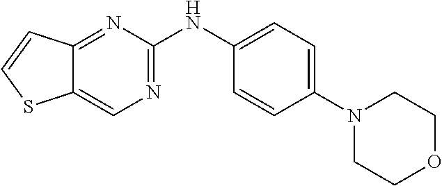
C1(N2CCOCC2)=CC=C(NC2=NC=C3C(=N2)C=CS3)C=C1
